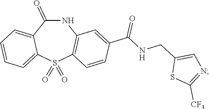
N1C(=O)C2=CC=CC=C2S(=O)(=O)C2=C1C=C(C(NCC1=CN=C([CF3])S1)=O)C=C2
